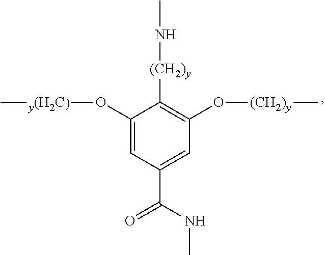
C1(O[y(H2C)]C)=CC(C(NC)=O)=CC(O[(CH2)y]C)=C1[(CH2)y]NC
